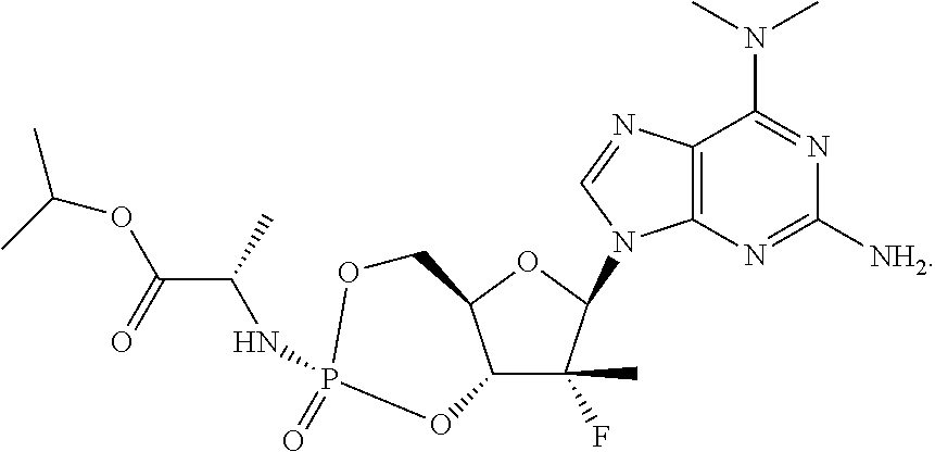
C12=C(N=C([NH2])N=C1N(C)C)N(C1C(C)(F)C3C(O1)COP(=O)(NC(C(OC(C)C)=O)C)O3)C=N2
